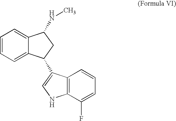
C1=C2C(=CC=C1)C(NC)CC2C1=CNC2=C1C=CC=C2F
